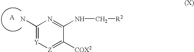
C1(N)=[Y][Z]=C([COX2])C(NC[R2])=N1.[A]
